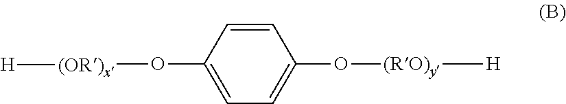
C1=CC(O[(OR)x][H])=CC=C1O[(RO)y][H]
